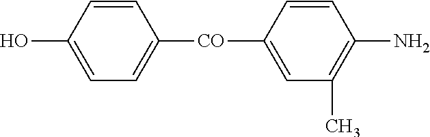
C1=CC(O)=CC=C1[CO]C1=CC(C)=C(N)C=C1
